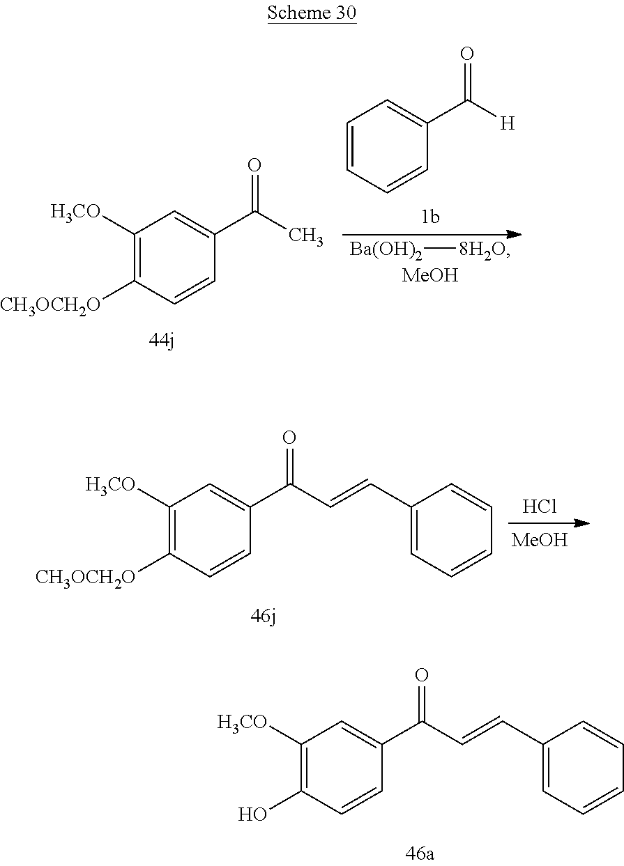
[MeOH].Cl.C1([H3CO])=C([CH3OCH2O])C=CC(C(C=CC2=CC=CC=C2)=O)=C1.C1([H3CO])=C(O)C=CC(C(C=CC2=CC=CC=C2)=O)=C1.[Ba(OH)2][8H2O].C1=CC=CC(C([H])=O)=C1.[MeOH].C1([H3CO])=C([CH3OCH2O])C=CC(C(C)=O)=C1
